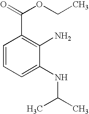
C1=CC=C(NC(C)C)C(N)=C1C(=O)OCC
